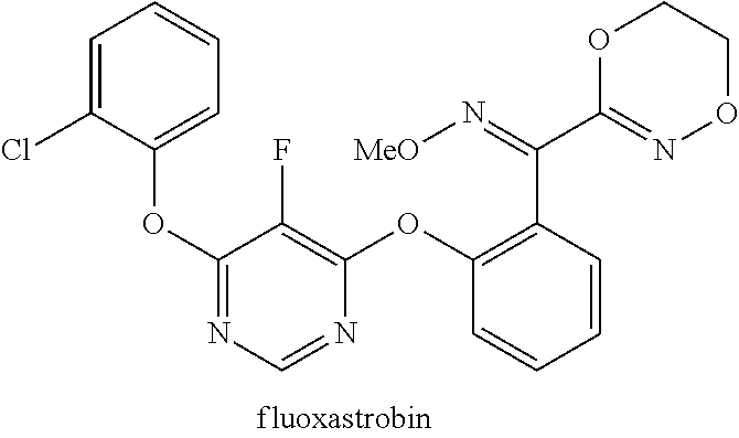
C1=C(Cl)C(OC2=NC=NC(OC3=C(C(C4=NOCCO4)=N[MeO])C=CC=C3)=C2F)=CC=C1
